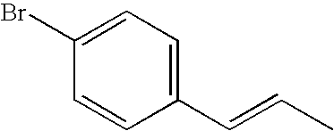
C1(C=CC)=CC=C(Br)C=C1
